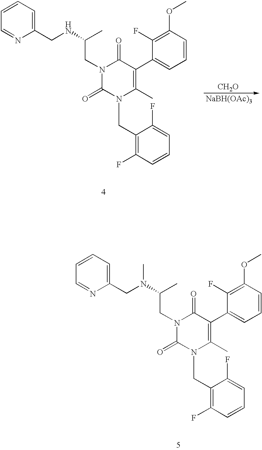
C1=CC(F)=C(CN2C(C)=C(C3=CC=CC(OC)=C3F)C(=O)N(CC(NCC3=CC=CC=N3)C)C2=O)C(F)=C1.[CH2O].[NaBH(OAc)3].C1=CC(F)=C(CN2C(C)=C(C3=CC=CC(OC)=C3F)C(=O)N(CC(N(CC3=CC=CC=N3)C)C)C2=O)C(F)=C1
